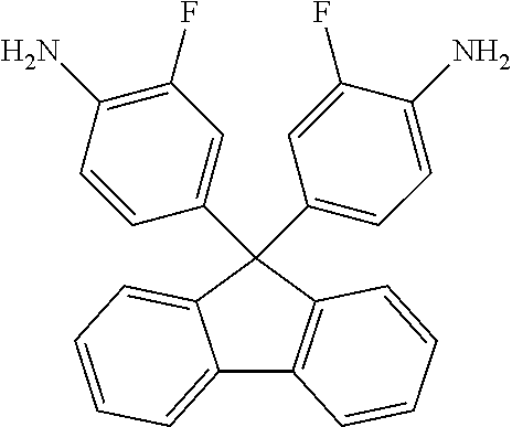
C12=CC=CC=C1C(C1=CC(F)=C(N)C=C1)(C1=CC=C(N)C(F)=C1)C1=C2C=CC=C1
